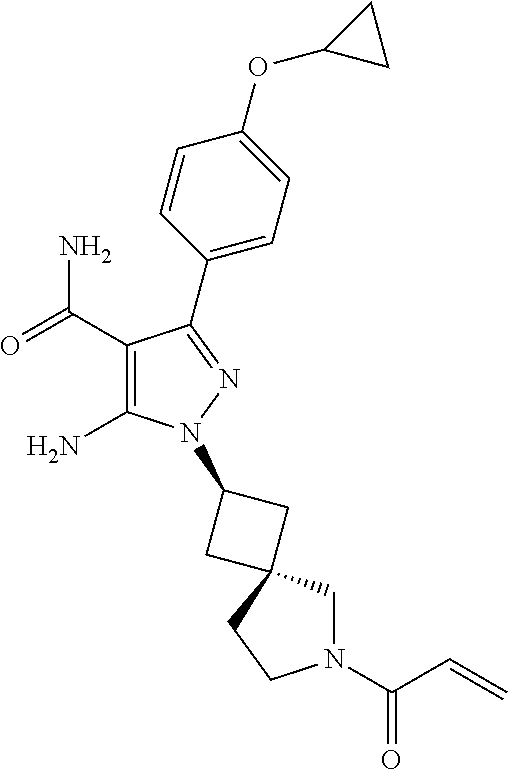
C1(C(=O)N)=C(N)N(C2CC3(CN(C(=O)C=C)CC3)C2)N=C1C1=CC=C(OC2CC2)C=C1
